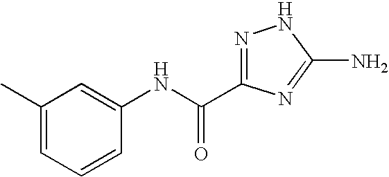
C1=CC(NC(C2=NNC(N)=N2)=O)=CC(C)=C1
